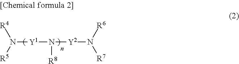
N([Y1]N([Y2]N([R7])[R6])[R8])([R5])[R4]
